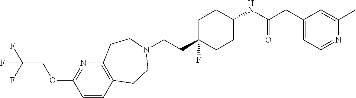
C(CC1(F)CCC(NC(CC2=CC=NC(C)=C2)=O)CC1)N1CCC2=C(N=C(OCC(F)(F)F)C=C2)CC1
